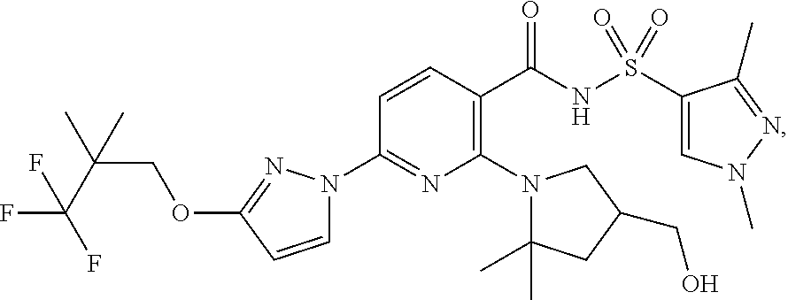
C1=CC(OCC(C)(C)C(F)(F)F)=NN1C1=NC(N2C(C)(C)CC(CO)C2)=C(C(NS(C2=CN(C)N=C2C)(=O)=O)=O)C=C1
